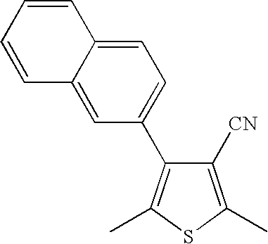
C1([CN])=C(C)SC(C)=C1C1=CC=C2C(=C1)C=CC=C2
